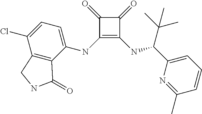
C1(NC2=CC=C(Cl)C3=C2C(=O)NC3)=C(NC(C2=CC=CC(C)=N2)C(C)(C)C)C(=O)C1=O
